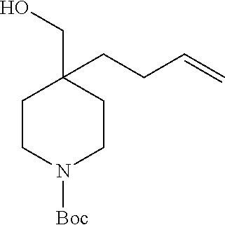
C1CN([Boc])CCC1(CCC=C)CO
